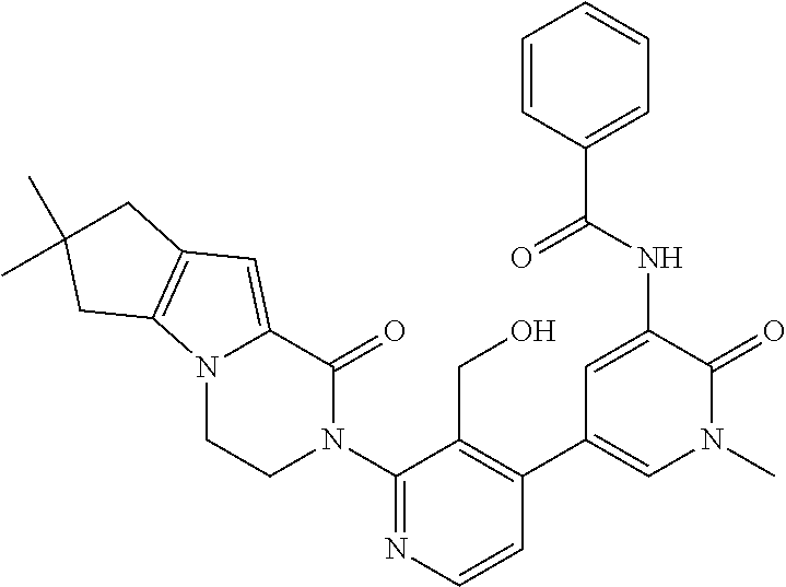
N12CCN(C3=NC=CC(C4=CN(C)C(=O)C(NC(C5=CC=CC=C5)=O)=C4)=C3CO)C(=O)C1=CC1=C2CC(C)(C)C1
